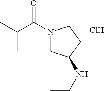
C(C(=O)N1CC(NCC)CC1)(C)C.Cl
